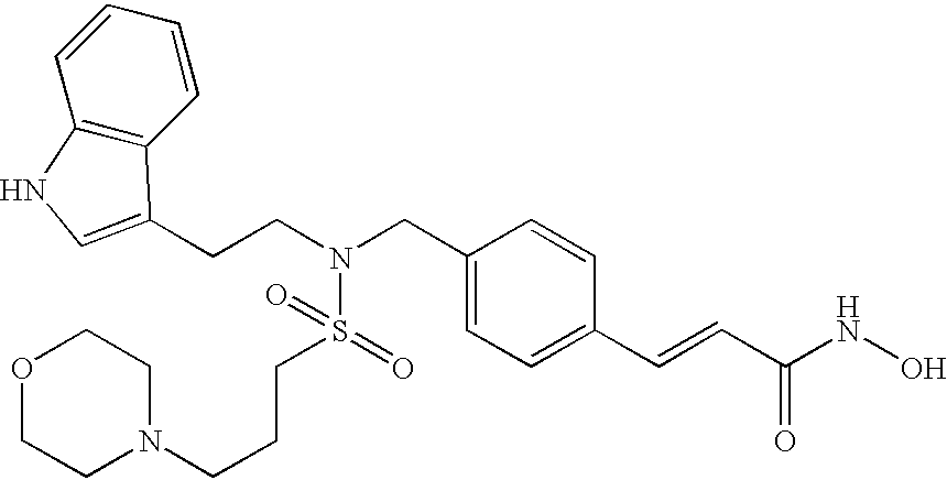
C(C1=CC=C(C=CC(NO)=O)C=C1)N(CCC1=CNC2=C1C=CC=C2)S(=O)(=O)CCCN1CCOCC1
